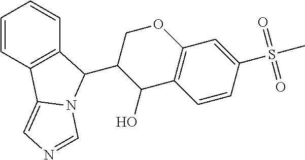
C1=CC2=C(C=C1)C(C1C(O)C3=C(OC1)C=C(S(C)(=O)=O)C=C3)N1C2=CN=C1
